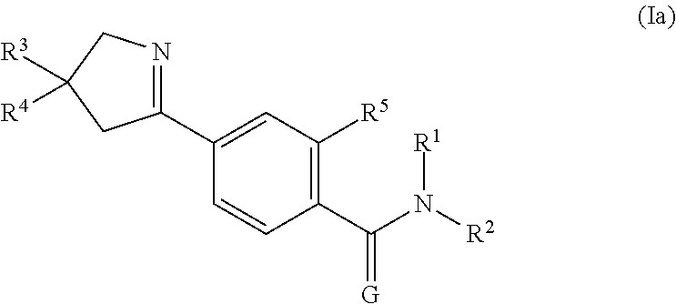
C1(C(=[G])N([R1])[R2])=C([R5])C=C(C2=NCC([R3])([R4])C2)C=C1
